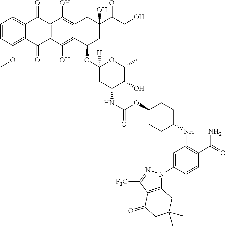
C1=CC(OC)=C2C(=C1)C(=O)C1=C(C2=O)C(O)=C2C(=C1O)CC(C(CO)=O)(O)CC2OC1([H])CC(NC(OC2CCC(NC3=C(C(=O)N)C=CC(N4C5=C(C([F3C])=N4)C(=O)CC(C)(C)C5)=C3)CC2)=O)C(O)C(C)O1
